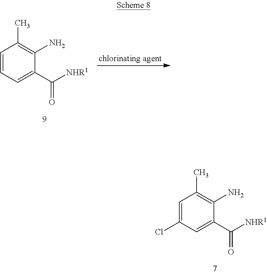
C1=CC=C(C([NHR1])=O)C(N)=C1C.C1=C(Cl)C=C(C(=O)[NHR1])C(N)=C1C
